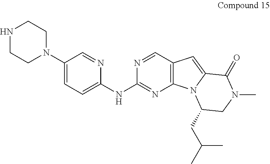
C1(N2CCNCC2)=CC=C(NC2=NC3=C(C=N2)C=C2N3C(CC(C)C)CN(C)C2=O)N=C1
